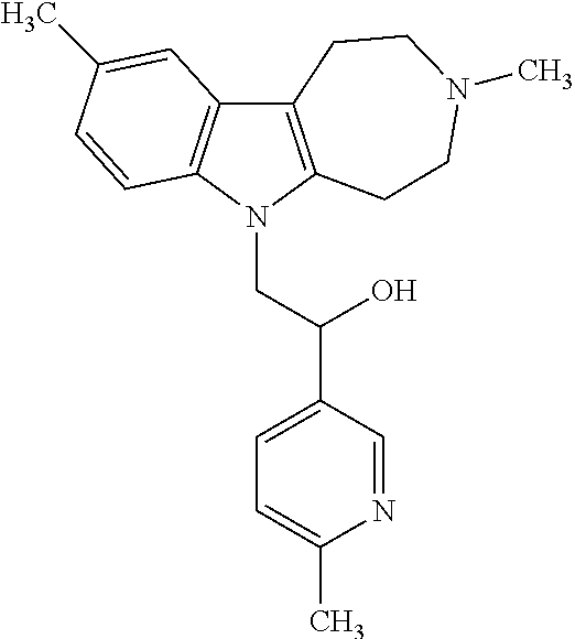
C12=C(N(CC(C3=CC=C(C)N=C3)O)C3=C1C=C(C)C=C3)CCN(C)CC2
